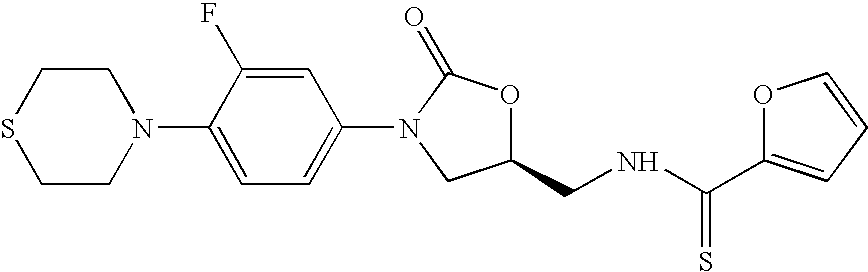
C1CSCCN1C1=CC=C(N2C(=O)OC(CNC(=S)C3=CC=CO3)C2)C=C1F
